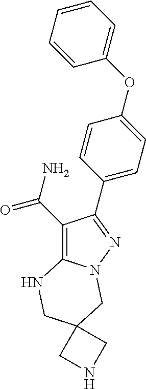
C1(C(N)=O)=C2N(N=C1C1=CC=C(OC3=CC=CC=C3)C=C1)CC1(CN2)CNC1
